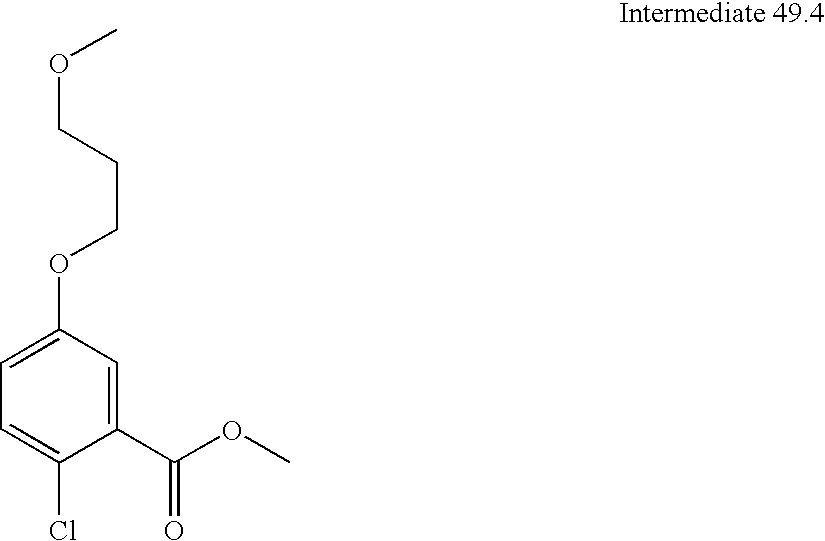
C1=C(OCCCOC)C=C(C(OC)=O)C(Cl)=C1
